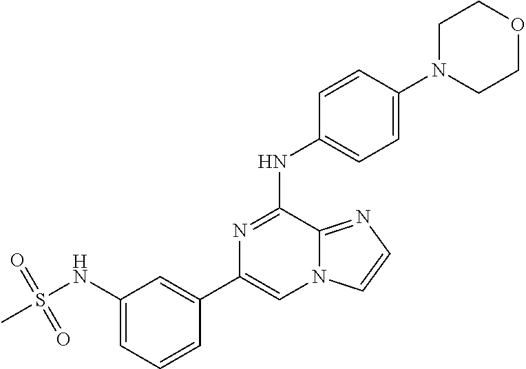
C1(C2=CC(NS(C)(=O)=O)=CC=C2)=CN2C(=NC=C2)C(NC2=CC=C(N3CCOCC3)C=C2)=N1
